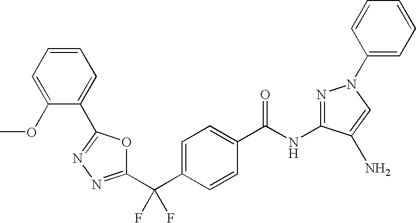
C1(C(C2=CC=C(C(NC3=NN(C4=CC=CC=C4)C=C3N)=O)C=C2)(F)F)=NN=C(C2=CC=CC=C2OC)O1
